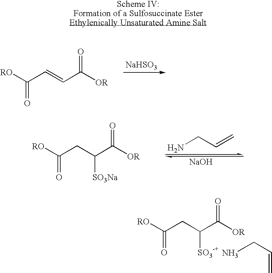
[RO]C(CC(C([OR])=O)[SO3Na])=O.NCC=C.[NaOH].[RO]C(CC(C([OR])=O)[SO3])=O.NCC=C.[RO]C(C=CC([OR])=O)=O.[NaHSO3]
